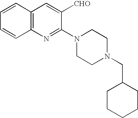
C12=C(N=C(N3CCN(CC4CCCCC4)CC3)C([CHO])=C1)C=CC=C2
